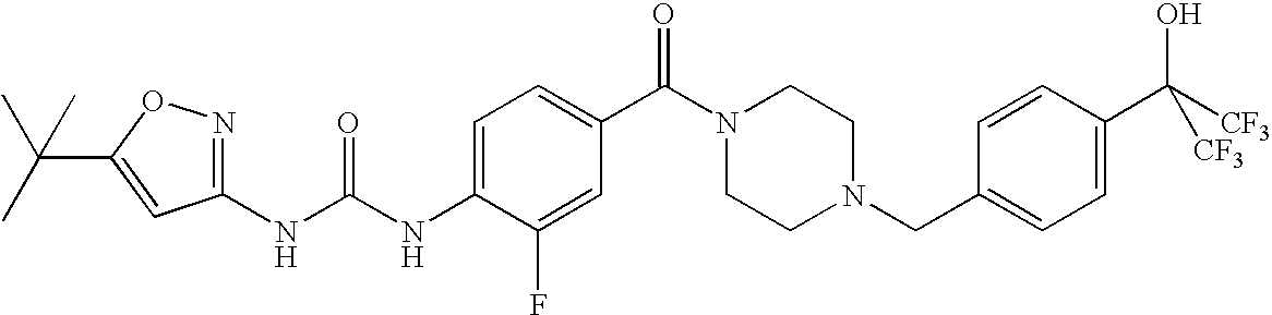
N(C(NC1=CC=C(C(=O)N2CCN(CC3=CC=C(C(O)([CF3])[CF3])C=C3)CC2)C=C1F)=O)C1=NOC(C(C)(C)C)=C1
